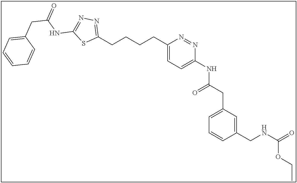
C1(CCCCC2=CC=C(NC(CC3=CC=CC(CNC(=O)OCC)=C3)=O)N=N2)=NN=C(NC(CC2=CC=CC=C2)=O)S1
